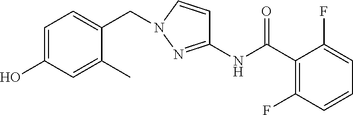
C1=C(O)C=C(C)C(CN2C=CC(NC(=O)C3=C(F)C=CC=C3F)=N2)=C1
